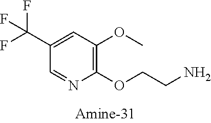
C1(C(F)(F)F)=CC(OC)=C(OCCN)N=C1
